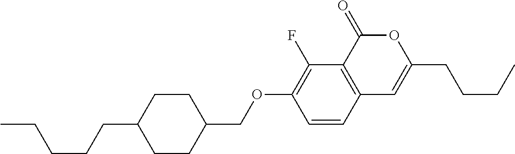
C12=C(C(=O)OC(CCCC)=C1)C(F)=C(OCC1CCC(CCCCC)CC1)C=C2
